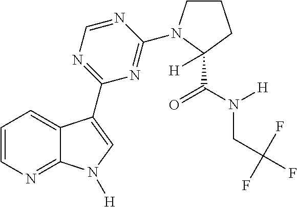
C1=CN=C2C(=C1)C(C1=NC=NC(N3CCCC3(C(N([H])CC(F)(F)F)=O)[H])=N1)=CN2[H]
